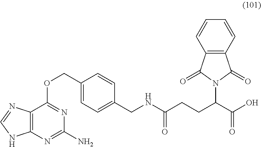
C12=C(N=C(N)N=C1OCC1=CC=C(CNC(CCC(C(O)=O)N3C(=O)C4=C(C3=O)C=CC=C4)=O)C=C1)NC=N2
